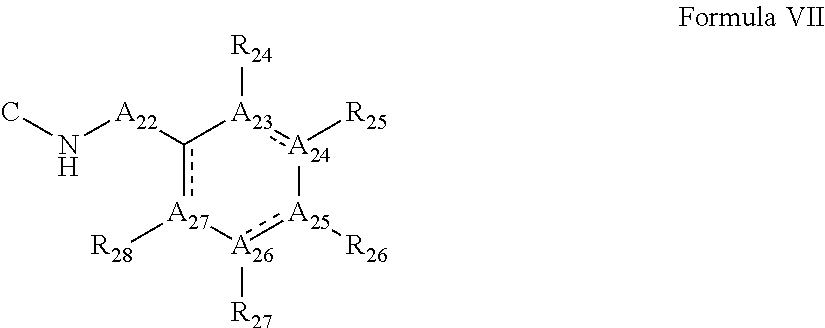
[A25]1([R26]):[A26]([R27])[A27]([R28])c([A22]NC)-[A23]([R24]):[A24]1[R25]
